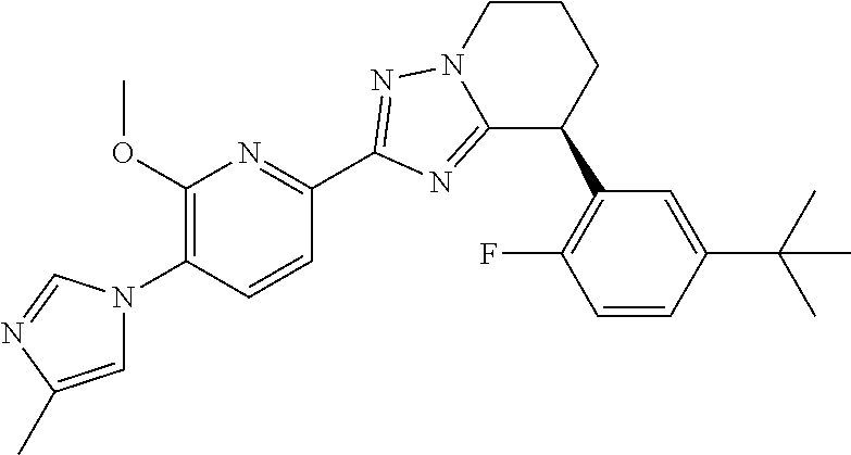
C12=NC(C3=NC(OC)=C(N4C=C(C)N=C4)C=C3)=NN1CCCC2C1=C(F)C=CC(C(C)(C)C)=C1
